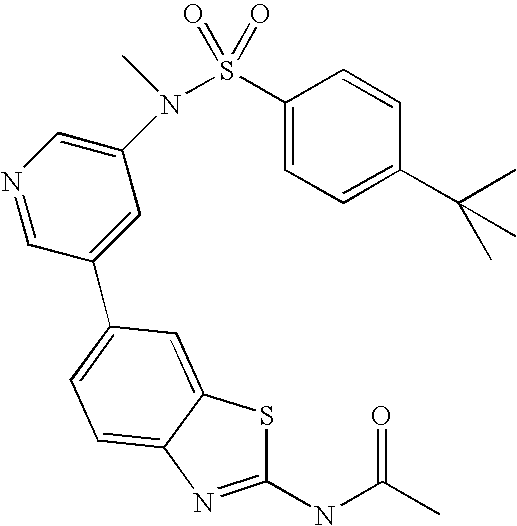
C1(NC(C)=O)=NC2=CC=C(C3=CC(N(S(C4=CC=C(C(C)(C)C)C=C4)(=O)=O)C)=CN=C3)C=C2S1
